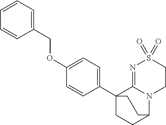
O(C1=CC=C(C23CCC(N4C2=NS(=O)(=O)CC4)CC3)C=C1)CC1=CC=CC=C1
